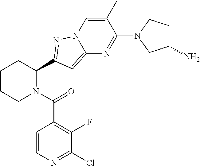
C1CCN(C(=O)C2=C(F)C(Cl)=NC=C2)C(C2=NN3C=C(C)C(N4CC(N)CC4)=NC3=C2)C1
